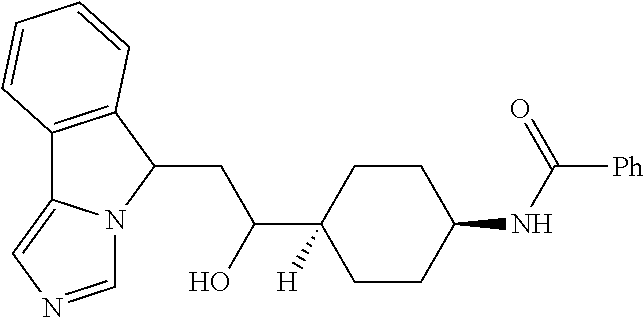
C12=C(C(CC(O)C3([H])CCC(NC([Ph])=O)CC3)N3C1=CN=C3)C=CC=C2
